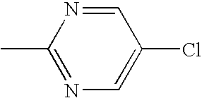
CC1=NC=C(Cl)C=N1
